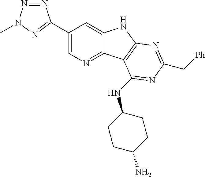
C1(C2=NN(C)N=N2)=CN=C2C(=C1)NC1=C2C(NC2CCC(N)CC2)=NC(C[Ph])=N1
